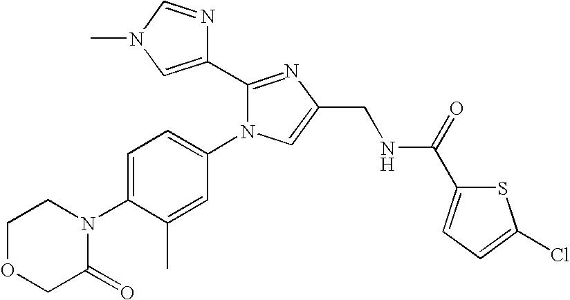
C1OCC(=O)N(C2=CC=C(N3C(C4=CN(C)C=N4)=NC(CNC(C4=CC=C(Cl)S4)=O)=C3)C=C2C)C1
